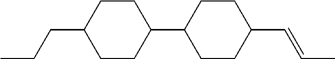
CCCC1CCC(C2CCC(C=CC)CC2)CC1
